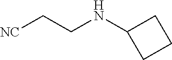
[NC]CCNC1CCC1
